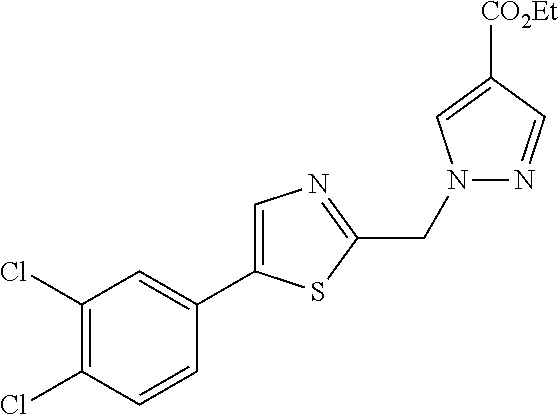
C1=C(C2=CC(Cl)=C(Cl)C=C2)SC(CN2N=CC([CO2Et])=C2)=N1
